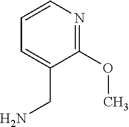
C1=CN=C(OC)C(CN)=C1
